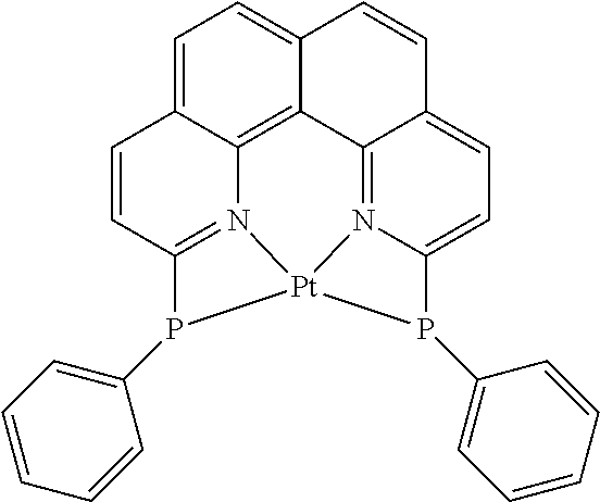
C1=C2C3=C4C(=C1)C=CC1=CC=C5N(=C41)[Pt]1(N3=C(C=C2)P1C1=CC=CC=C1)P5C1=CC=CC=C1
